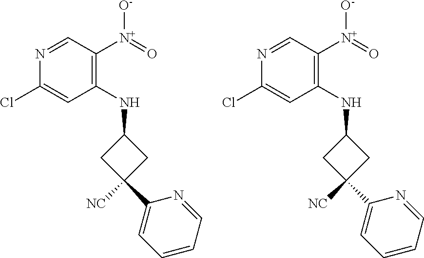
C1(NC2CC(C3=CC=CC=N3)([NC])C2)=C([N+](=O)[O-])C=NC(Cl)=C1.C1(NC2CC(C3=CC=CC=N3)([NC])C2)=C([N+](=O)[O-])C=NC(Cl)=C1
